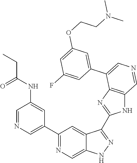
C1(C2=CN=CC(NC(CC)=O)=C2)=NC=C2C(=C1)C(C1=NC3=C(N1)C=NC=C3C1=CC(OCCN(C)C)=CC(F)=C1)=NN2
